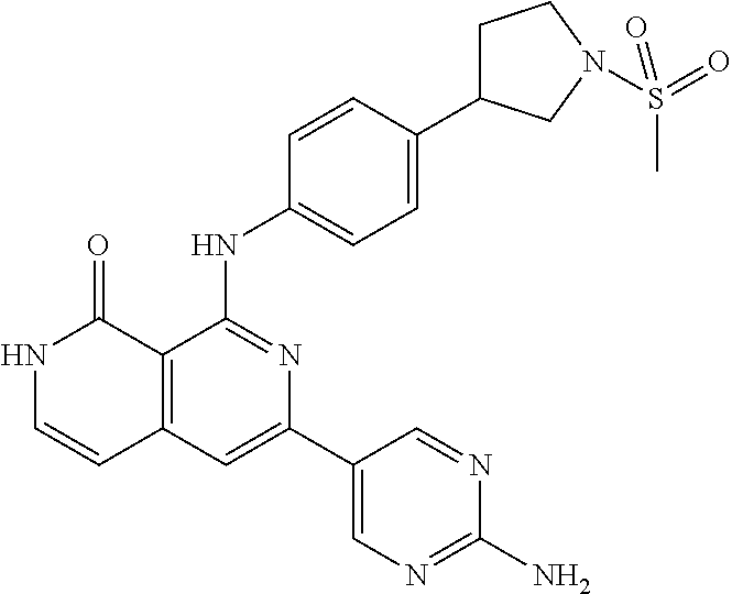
C1=CC(NC2=NC(C3=CN=C(N)N=C3)=CC3=C2C(=O)NC=C3)=CC=C1C1CCN(S(C)(=O)=O)C1
